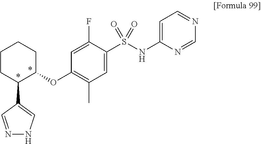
C1(S(NC2=CC=NC=N2)(=O)=O)=CC(C)=C(OC2CCCCC2C2=CNN=C2)C=C1F
